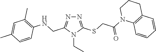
N1=C(SCC(N2C3=C(CCC2)C=CC=C3)=O)N(CC)C(CNC2=C(C)C=C(C)C=C2)=N1
